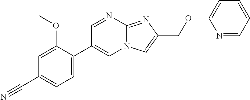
C1=C(C2=CN3C(=NC(COC4=CC=CC=N4)=C3)N=C2)C(OC)=CC(C#N)=C1
